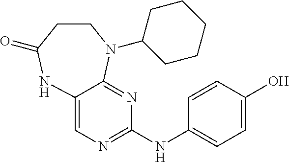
C12=CN=C(NC3=CC=C(O)C=C3)N=C1N(C1CCCCC1)CCC(=O)N2
